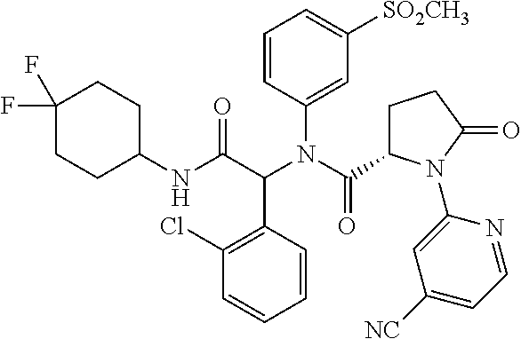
C1=CC(N(C(C2CCC(=O)N2C2=CC([NC])=CC=N2)=O)C(C(NC2CCC(F)(F)CC2)=O)C2=C(Cl)C=CC=C2)=CC([SO2CH3])=C1
